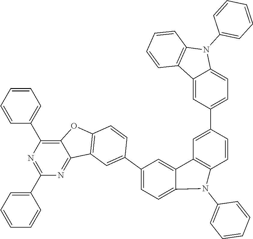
C1=C(C2=CC3=C(OC4=C(C5=CC=CC=C5)N=C(C5=CC=CC=C5)N=C43)C=C2)C=C2C(=C1)N(C1=CC=CC=C1)C1=C2C=C(C2=CC=C3C(=C2)C2=C(N3C3=CC=CC=C3)C=CC=C2)C=C1
